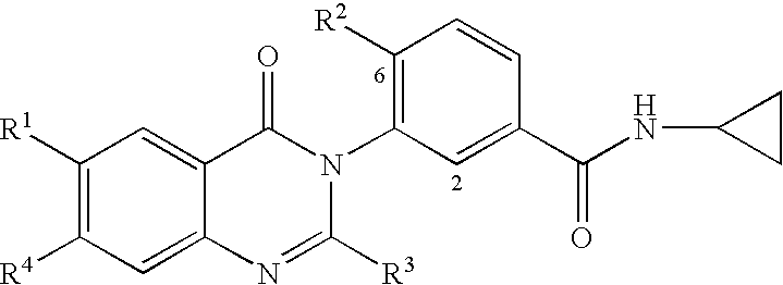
C1([R1])=C([R4])C=C2C(=C1)C(=O)N(C1=C([R2])C=CC(C(NC3CC3)=O)=C1)C([R3])=N2
